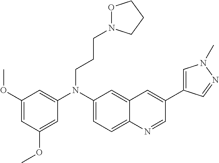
C1(N(C2=CC(OC)=CC(OC)=C2)CCCN2OCCC2)=CC=C2C(=C1)C=C(C1=CN(C)N=C1)C=N2
